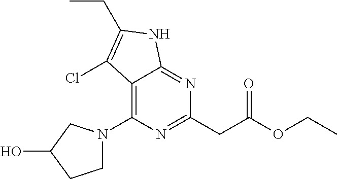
C12=C(N3CCC(O)C3)N=C(CC(OCC)=O)N=C1NC(CC)=C2Cl
